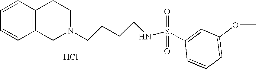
C1=CC=CC2=C1CCN(CCCCNS(=O)(=O)C1=CC(OC)=CC=C1)C2.Cl
